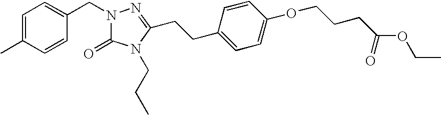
C1=C(C)C=CC(CN2C(=O)N(CCC)C(CCC3=CC=C(OCCCC(OCC)=O)C=C3)=N2)=C1
